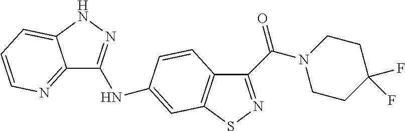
C12=NC=CC=C1NN=C2NC1=CC2=C(C(C(=O)N3CCC(F)(F)CC3)=NS2)C=C1
